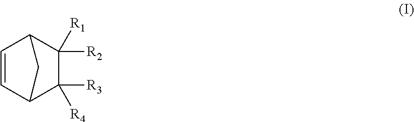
C1=CC2C([R3])([R4])C([R2])([R1])C1C2
